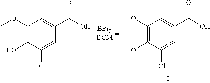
C1(OC)=C(O)C(Cl)=CC(C(O)=O)=C1.[BBr3].[DCM].C1(O)=C(O)C(Cl)=CC(C(O)=O)=C1
